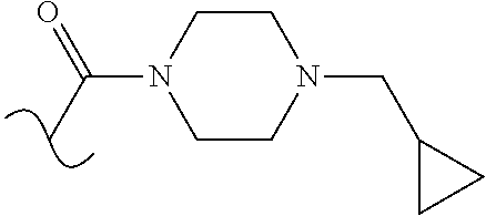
C1CN(CC2CC2)CCN1C(C)=O
